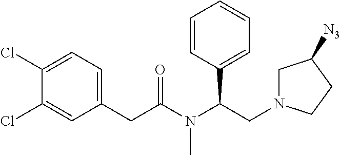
C1=C(C(N(C(CC2=CC=C(Cl)C(Cl)=C2)=O)C)CN2CC([N3])CC2)C=CC=C1
